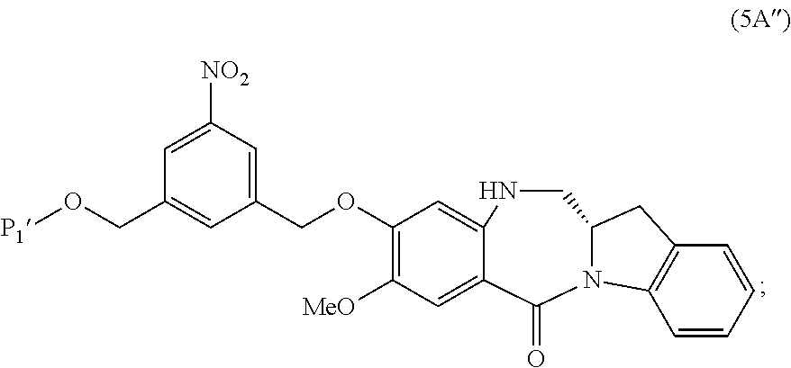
C1(OCC2=CC([NO2])=CC(CO[P1])=C2)=C([MeO])C=C2C(=C1)NCC1CC3=C(C=CC=C3)N1C2=O
